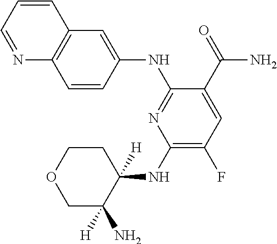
C1(NC2([H])CCOCC2([H])N)=C(F)C=C(C(=O)N)C(NC2=CC3=C(C=C2)N=CC=C3)=N1
